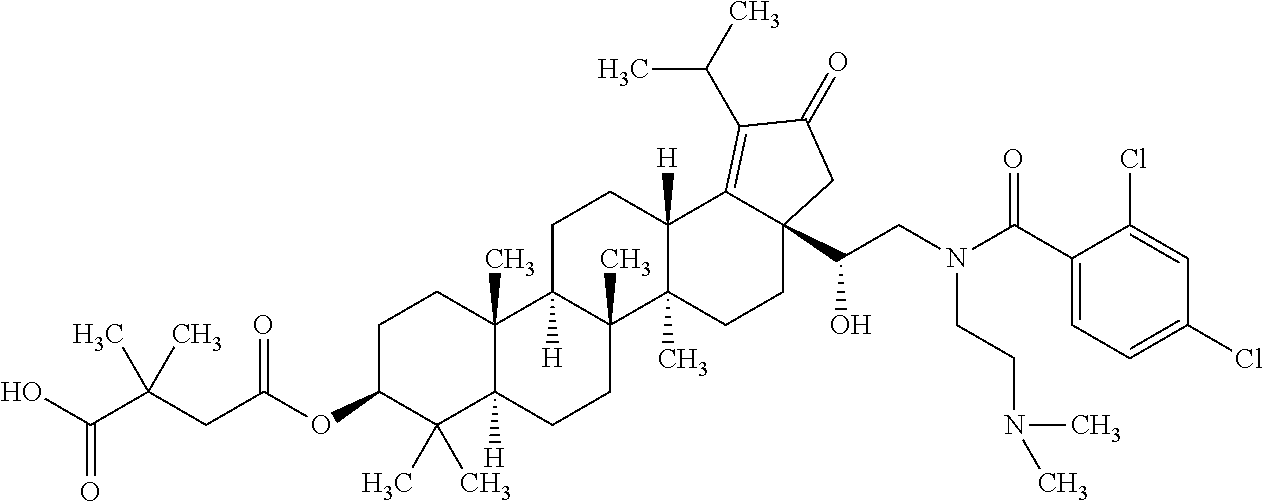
C1C(OC(CC(C(O)=O)(C)C)=O)C(C)(C)C2([H])C(C)(C1)C1([H])C(C)(CC2)C2(C)C([H])(CC1)C1=C(C(C)C)C(=O)CC1(C(CN(C(C1=CC=C(Cl)C=C1Cl)=O)CCN(C)C)O)CC2
